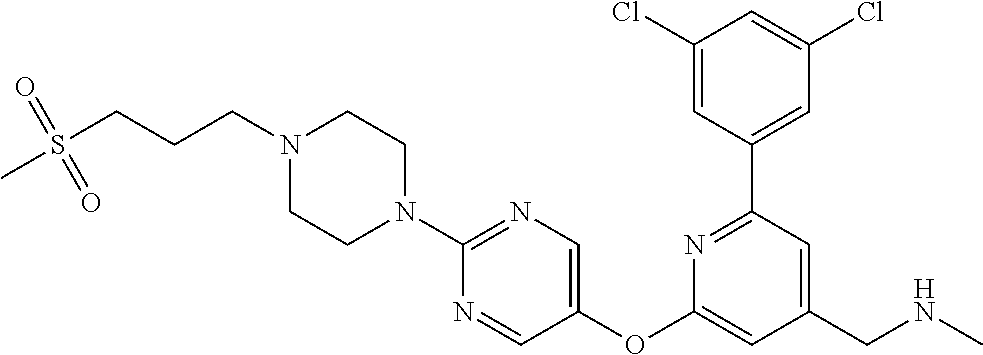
C1(Cl)=CC(C2=NC(OC3=CN=C(N4CCN(CCCS(=O)(=O)C)CC4)N=C3)=CC(CNC)=C2)=CC(Cl)=C1
